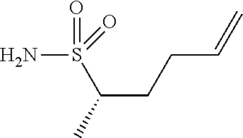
C(CCC=C)(C)S(=O)(N)=O
